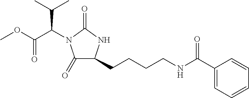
C1(=O)C(CCCCNC(C2=CC=CC=C2)=O)NC(=O)N1C(C(=O)OC)C(C)C
